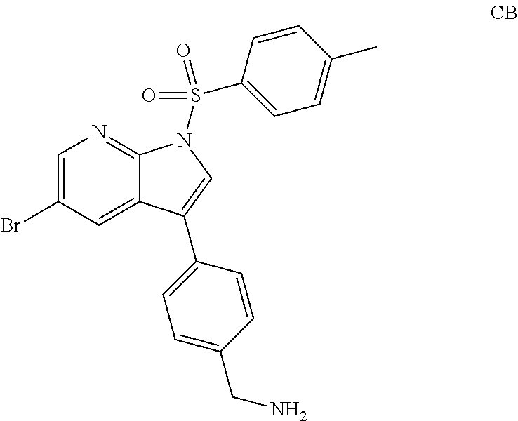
C1=C(Br)C=C2C(=N1)N(S(C1=CC=C(C)C=C1)(=O)=O)C=C2C1=CC=C(CN)C=C1
